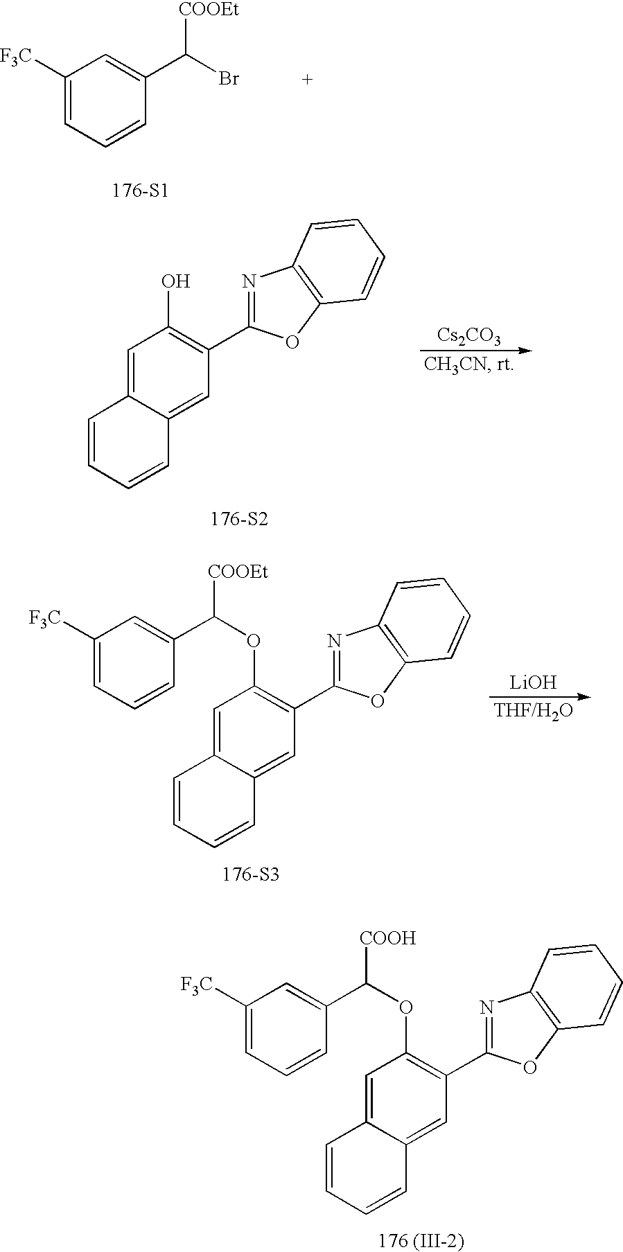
C1([F3C])=CC=CC(C(Br)[COOEt])=C1.[176-S1].C1=C2C(=CC(C3=NC4=C(O3)C=CC=C4)=C1OC([COOEt])C1=CC([F3C])=CC=C1)C=CC=C2.[176-S3].[LiOH].C1=C2C(=CC(C3=NC4=C(O3)C=CC=C4)=C1OC([COOH])C1=CC([F3C])=CC=C1)C=CC=C2.[176 (III-2)].C1=C2C(=CC(C3=NC4=C(O3)C=CC=C4)=C1O)C=CC=C2.[176-S2].[Cs2CO3]
